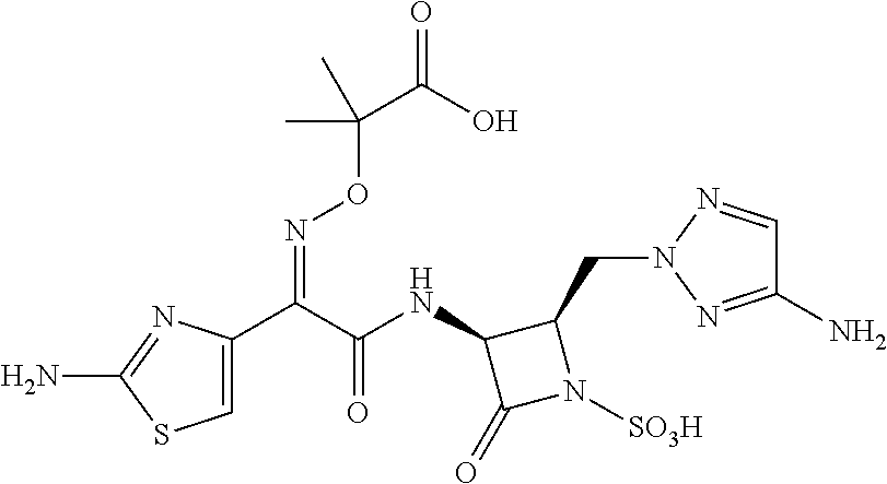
C1=C(C(C(NC2C(=O)N([SO3H])C2CN2N=C(N)C=N2)=O)=NOC(C(=O)O)(C)C)N=C(N)S1
